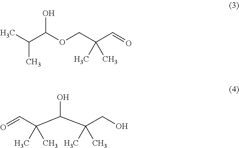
CC(C(OCC(C=O)(C)C)O)C.CC(C(O)C(CO)(C)C)(C)C=O
